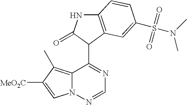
C12=C(C)C([MeO2C])=CN1N=CN=C2C1C(=O)NC2=C1C=C(S(N(C)C)(=O)=O)C=C2
